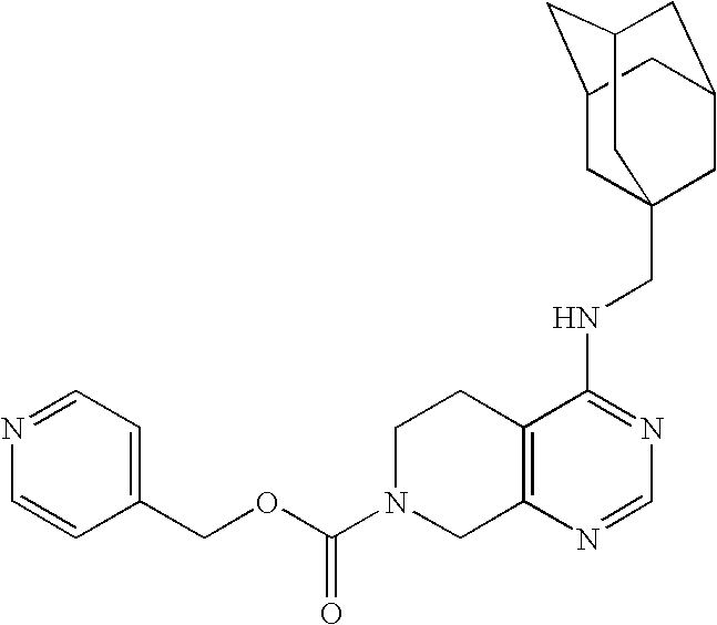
C12=C(N=CN=C1NCC13CC4CC(CC(C1)C4)C3)CN(C(OCC1=CC=NC=C1)=O)CC2
